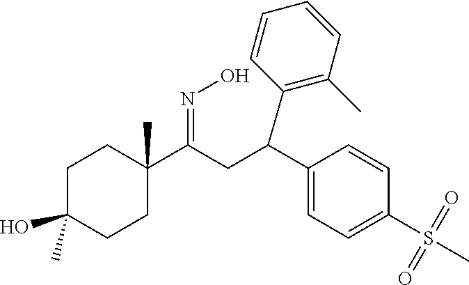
C1C(O)(C)CCC(C(CC(C2=C(C)C=CC=C2)C2=CC=C(S(C)(=O)=O)C=C2)=NO)(C)C1
